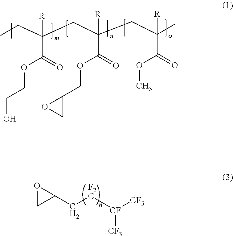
CCC(CC(CC(C)([R])C(=O)OC)([R])C(=O)OCC1OC1)([R])C(=O)OCCO.C1(C[F2C][CF]([CF3])[CF3])OC1
